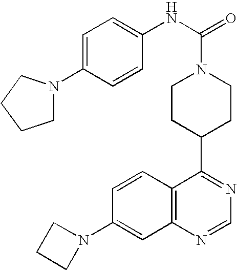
C1(N2CCC2)=CC2=C(C=C1)C(C1CCN(C(=O)NC3=CC=C(N4CCCC4)C=C3)CC1)=NC=N2
